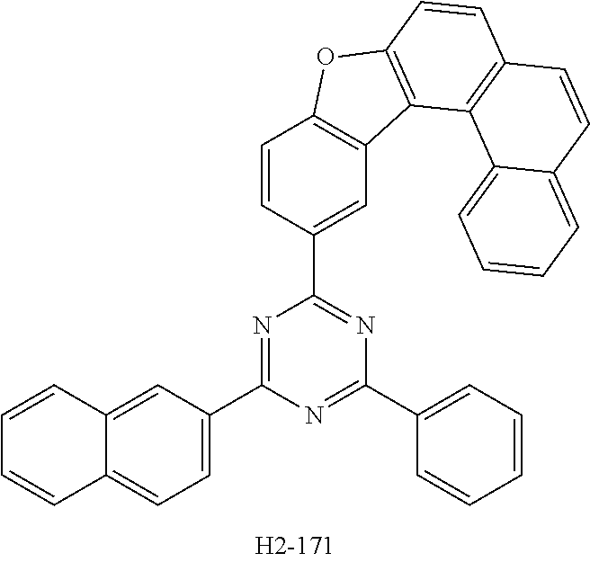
C1=C2C(=CC=C1C1=NC(C3=CC4=C(C=C3)OC3=C4C4=C(C=C3)C=CC3=CC=CC=C43)=NC(C3=CC=CC=C3)=N1)C=CC=C2
